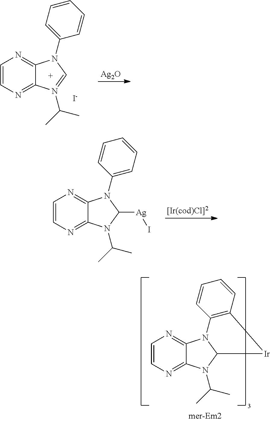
C1=CN=C2C(=N1)N(C1=CC=CC=C1)C=N2C(C)C.[I-].[Ag2O].C1=CN=C2C(=N1)N(C1=CC=CC=C1)C([Ag]I)N2C(C)C.C1=CN=C2C(=N1)N1C(N2C(C)C)[Ir]C2=C1C=CC=C2
